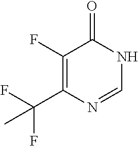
C1(F)=C(C(F)(F)C)N=CNC1=O
